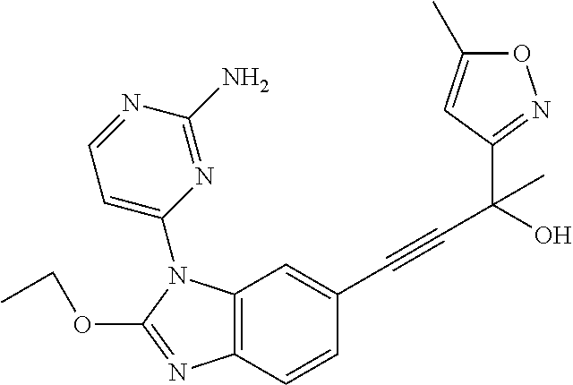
C12=C(C=C(C#CC(C3=NOC(C)=C3)(C)O)C=C1)N(C1=CC=NC(N)=N1)C(OCC)=N2
